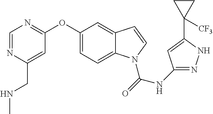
C1(OC2=NC=NC(CNC)=C2)=CC=C2C(=C1)C=CN2C(=O)NC1=NNC(C2([CF3])CC2)=C1
